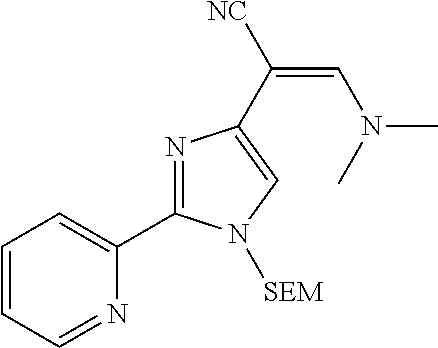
C1=CC=NC(C2=NC(C(=CN(C)C)[NC])=CN2[SEM])=C1
